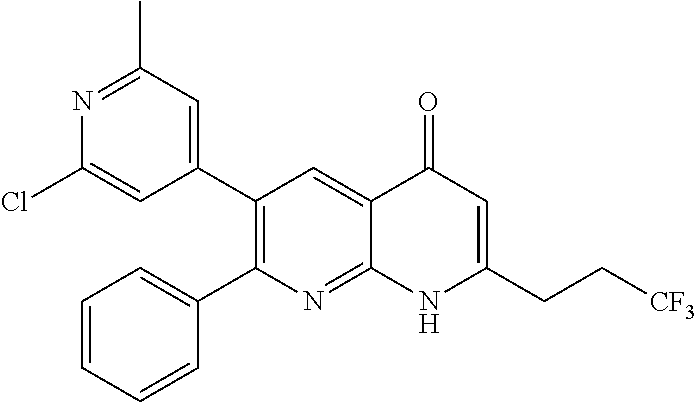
N1=C(C)C=C(C2=C(C3=CC=CC=C3)N=C3C(=C2)C(=O)C=C(CC[CF3])N3)C=C1Cl
